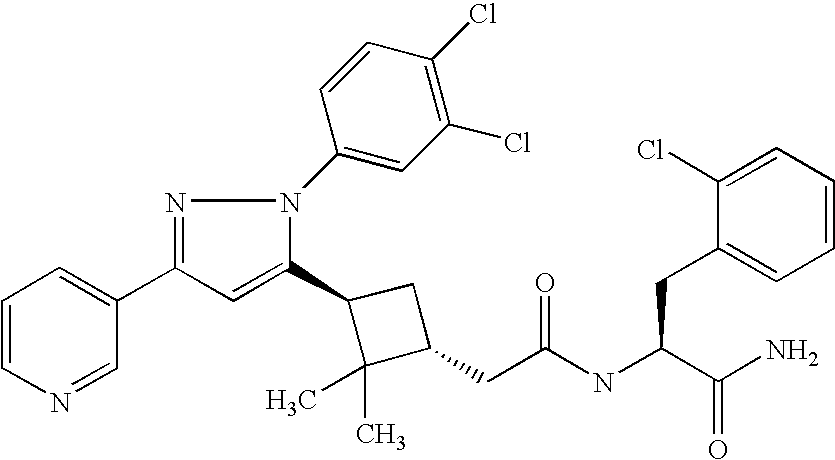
C1(CC(=O)NC(CC2=CC=CC=C2Cl)C(N)=O)CC(C2=CC(C3=CC=CN=C3)=NN2C2=CC(Cl)=C(Cl)C=C2)C1(C)C
